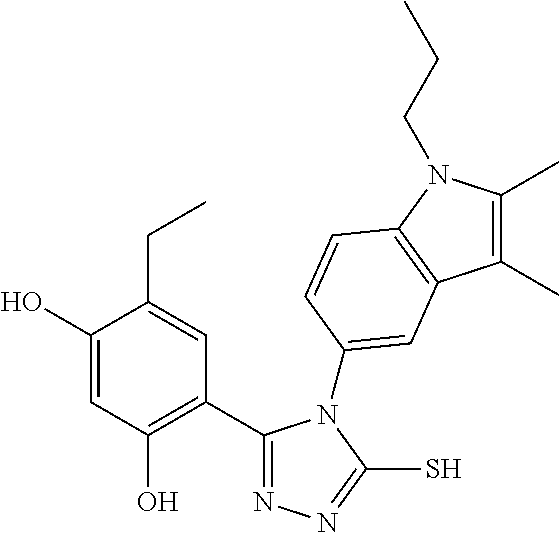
C1(C2=C(O)C=C(O)C(CC)=C2)=NN=C(S)N1C1=CC2=C(N(CCC)C(C)=C2C)C=C1
